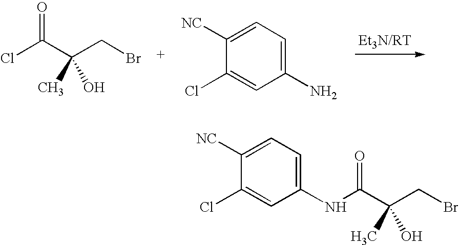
ClC(C(CBr)(C)O)=O.C1([NC])=CC=C(N)C=C1Cl.C1([NC])=CC=C(NC(C(CBr)(C)O)=O)C=C1Cl
